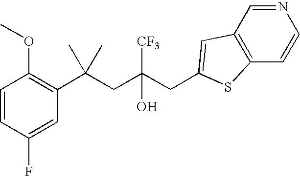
C1=CC(F)=CC(C(CC(CC2=CC3=C(C=CN=C3)S2)([CF3])O)(C)C)=C1OC
